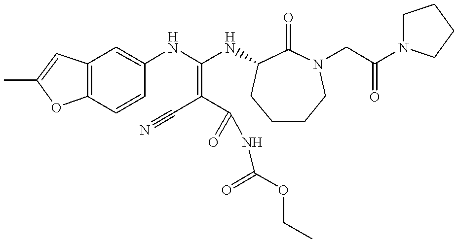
C12=C(C=CC(NC(NC3C(=O)N(CC(N4CCCC4)=O)CCCC3)=C(C#N)C(=O)NC(OCC)=O)=C1)OC(C)=C2
